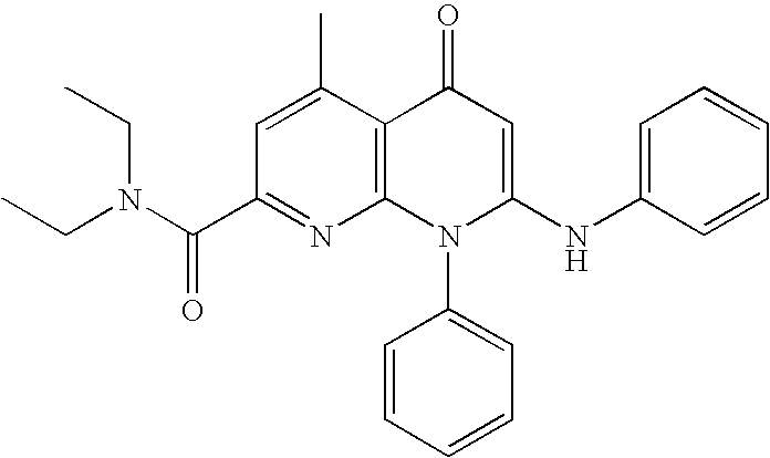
C1(C(N(CC)CC)=O)=NC2=C(C(C)=C1)C(=O)C=C(NC1=CC=CC=C1)N2C1=CC=CC=C1
